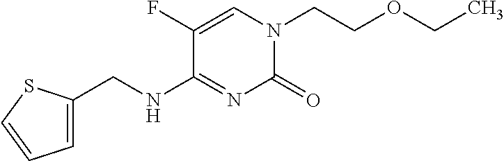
C(CN1C(=O)N=C(NCC2=CC=CS2)C(F)=C1)OCC
